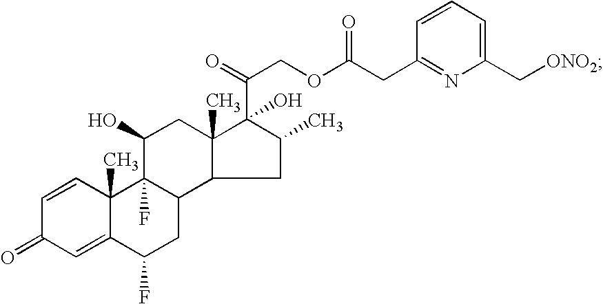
C1=CC2(C)C(=CC1=O)C(F)CC1C3C(C)(CC(O)C21F)C(C(COC(CC1=NC(C[ONO2])=CC=C1)=O)=O)(O)C(C)C3
